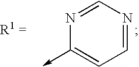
N1=CN=CC=C1->C
